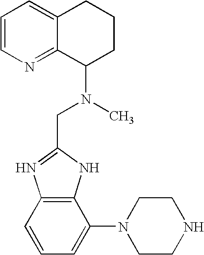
C1=CN=C2C(=C1)CCCC2N(C)CC1=NC2=C(N1)C(N1CCNCC1)=CC=C2
